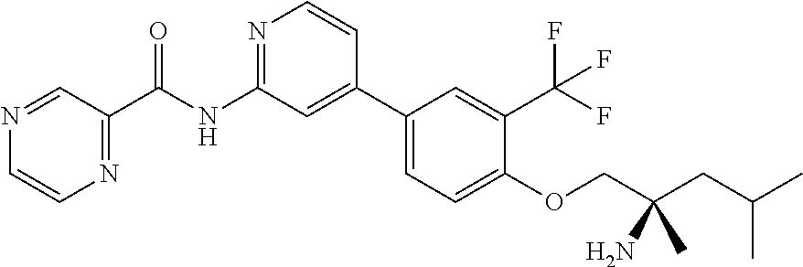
N1=C(NC(C2=NC=CN=C2)=O)C=C(C2=CC=C(OCC(CC(C)C)(C)N)C(C(F)(F)F)=C2)C=C1
